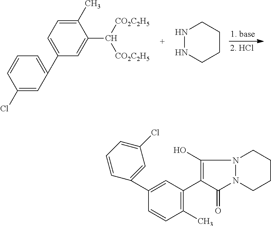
C1(Cl)=CC(C2=CC=C(C)C(C([CO2C2H5])[CO2C2H5])=C2)=CC=C1.N1NCCCC1.C1(C2=CC(Cl)=CC=C2)=CC(C2=C(O)N3N(C2=O)CCCC3)=C(C)C=C1
